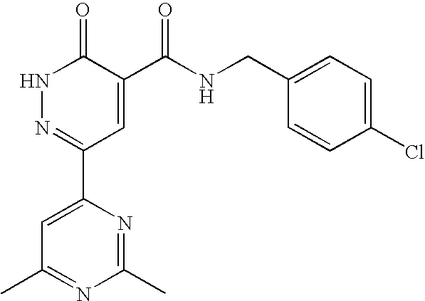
N1N=C(C2=CC(C)=NC(C)=N2)C=C(C(NCC2=CC=C(Cl)C=C2)=O)C1=O
